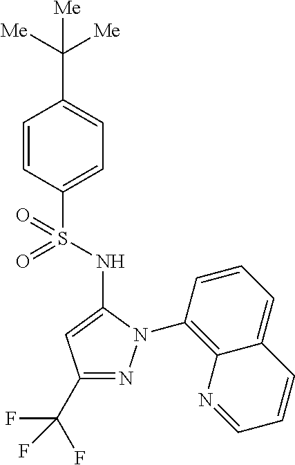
C1=CC(S(=O)(NC2=CC(C(F)(F)F)=NN2C2=C3C(=CC=C2)C=CC=N3)=O)=CC=C1C([Me])([Me])[Me]
